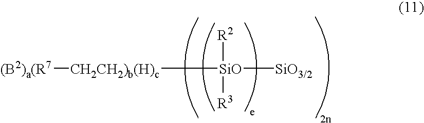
[SiO]([SiO3/2])([R2])([R3])[CH2CH2)b(H)c][(B2)a(R7]
